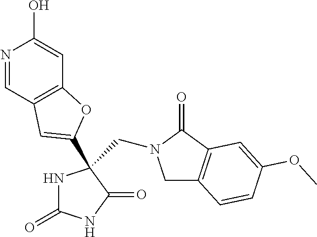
C1C2=C(C(=O)N1CC1(C3=CC4=C(C=C(O)N=C4)O3)NC(=O)NC1=O)C=C(OC)C=C2
